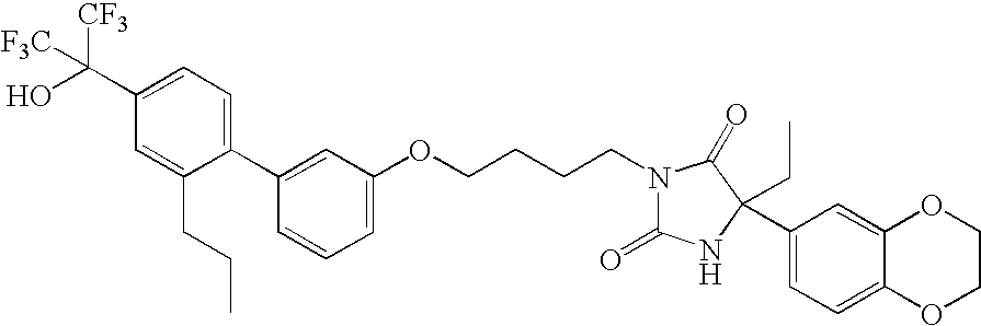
N1(CCCCOC2=CC=CC(C3=CC=C(C(O)([CF3])[F3C])C=C3CCC)=C2)C(=O)NC(C2=CC=C3C(=C2)OCCO3)(CC)C1=O
